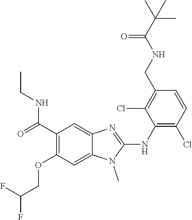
C1(C(=O)NCC)=C(OCC(F)F)C=C2C(=C1)N=C(NC1=C(Cl)C=CC(CNC(C(C)(C)C)=O)=C1Cl)N2C
